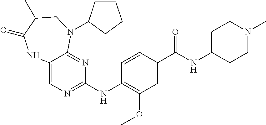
C12=CN=C(NC3=C(OC)C=C(C(NC4CCN(C)CC4)=O)C=C3)N=C1N(C1CCCC1)CC(C)C(=O)N2
